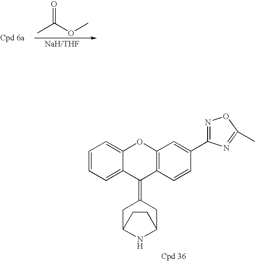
C1=CC=C2C(=C1)OC1=C(C2=C2CC3NC(C2)CC3)C=CC(C2=NOC(C)=N2)=C1.[NaH/THF].CC(OC)=O
